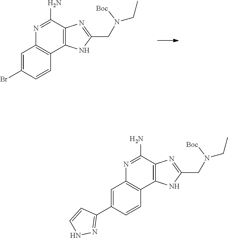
C1=C(Br)C=CC2=C1N=C(N)C1=C2NC(CN(CC)[Boc])=N1.C1=C(C2=NNC=C2)C=CC2=C1N=C(N)C1=C2NC(CN(CC)[Boc])=N1
